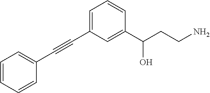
C1=CC=CC(C#CC2=CC=CC(C(CCN)O)=C2)=C1
